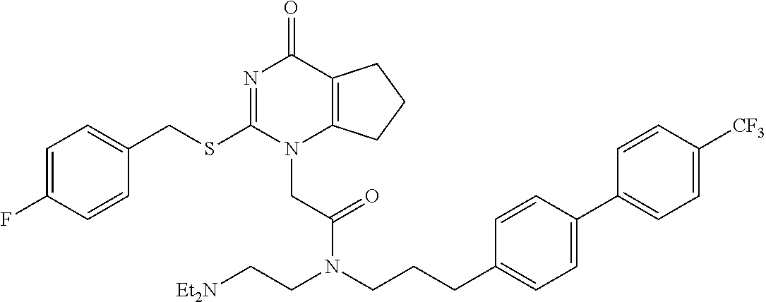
C1=C(F)C=CC(CSC2=NC(=O)C3=C(N2CC(=O)N(CCCC2=CC=C(C4=CC=C([CF3])C=C4)C=C2)CC[Et2N])CCC3)=C1
